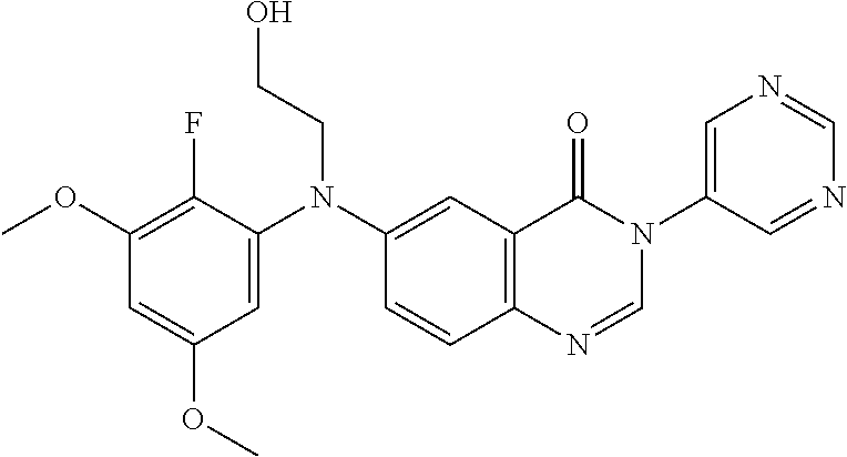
C1=C(N(CCO)C2=CC3=C(C=C2)N=CN(C2=CN=CN=C2)C3=O)C(F)=C(OC)C=C1OC
